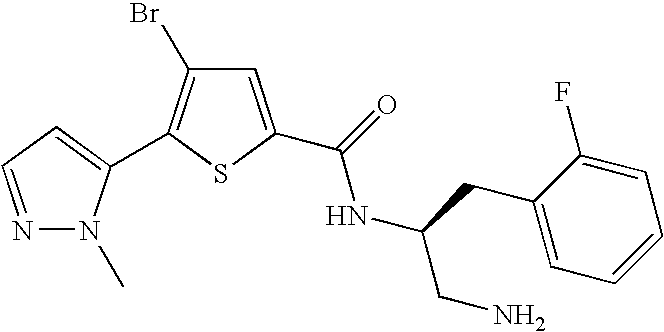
C1=C(C(=O)NC(CN)CC2=CC=CC=C2F)SC(C2=CC=NN2C)=C1Br
